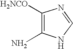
C1([H2NCO])=C(N)NC=N1
